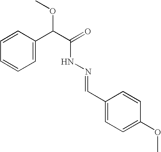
C1=CC(C(C(=O)NN=CC2=CC=C(OC)C=C2)OC)=CC=C1
